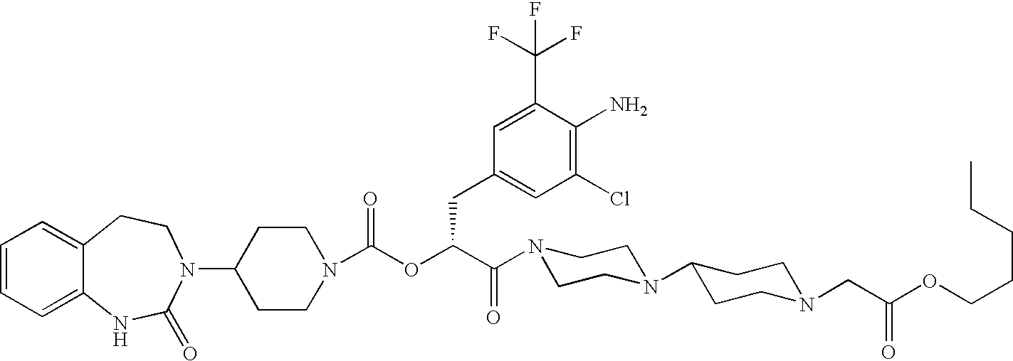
C1=CC=C2C(=C1)CCN(C1CCN(C(OC(C(N3CCN(C4CCN(CC(OCCCCC)=O)CC4)CC3)=O)CC3=CC(Cl)=C(N)C(C(F)(F)F)=C3)=O)CC1)C(=O)N2
